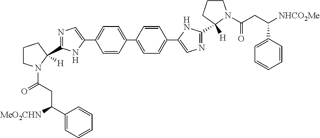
C1=C(C2=CC=C(C3=CN=C(C4([H])CCCN4C(CC(C4=CC=CC=C4)[NHCO2Me])=O)N3)C=C2)C=CC(C2=CN=C(C3([H])N(C(=O)CC([MeO2CHN])C4=CC=CC=C4)CCC3)N2)=C1
